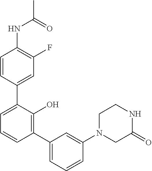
C1(NC(C)=O)=C(F)C=C(C2=CC=CC(C3=CC=CC(N4CC(=O)NCC4)=C3)=C2O)C=C1
